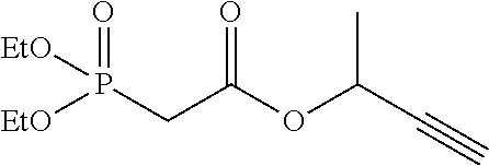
[EtO]P([EtO])(CC(OC(C#C)C)=O)=O
